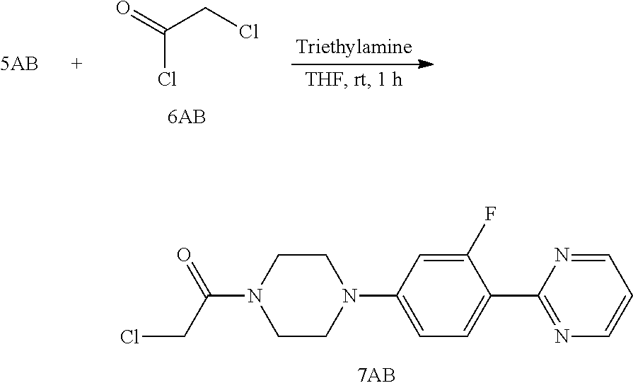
C1(N2CCN(C(=O)CCl)CC2)=CC=C(C2=NC=CC=N2)C(F)=C1.O=C(CCl)Cl
